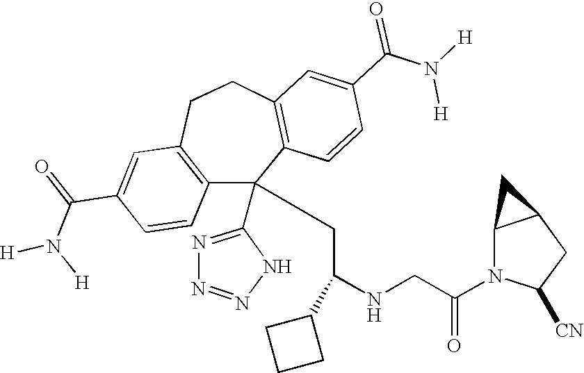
C1(C(=O)N([H])[H])=CC2=C(C=C1)C(C1=NN=NN1)(CC(NCC(N1C([CN])CC3C1C3)=O)C1CCC1)C1=C(CC2)C=C(C(N([H])[H])=O)C=C1
